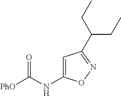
[PhO]C(NC1=CC(C(CC)CC)=NO1)=O
